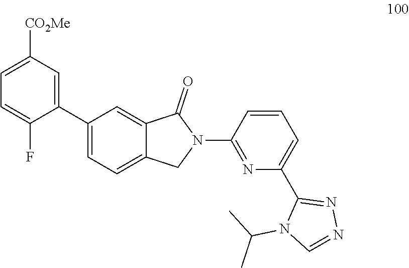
C1(C2=CC([CO2Me])=CC=C2F)=CC=C2C(=C1)C(=O)N(C1=NC(C3=NN=CN3C(C)C)=CC=C1)C2
